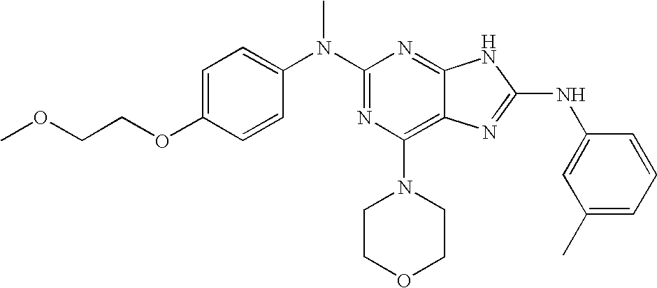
N(C1=NC(N2CCOCC2)=C2C(=N1)NC(NC1=CC(C)=CC=C1)=N2)(C1=CC=C(OCCOC)C=C1)C
